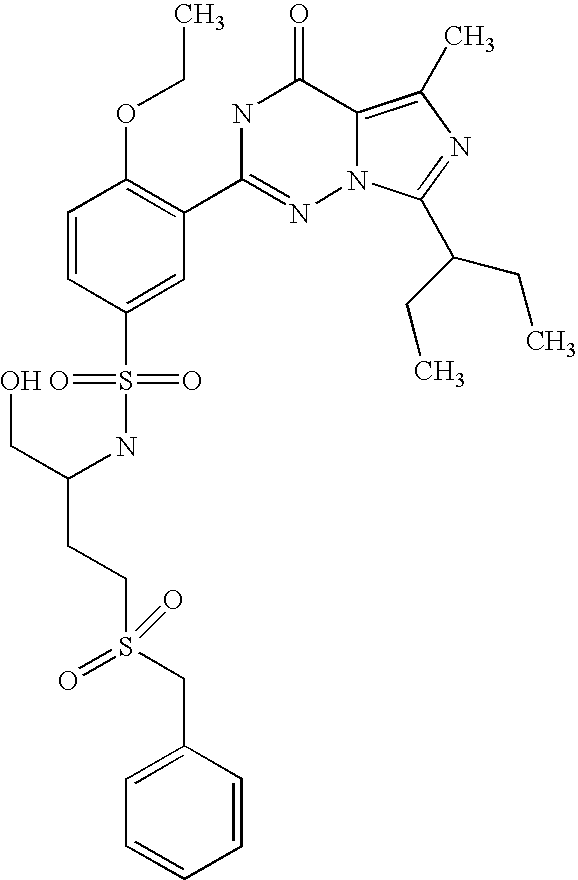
C1=CC(S(NC(CO)CCS(CC2=CC=CC=C2)(=O)=O)(=O)=O)=CC(C2=NN3C(=C(C)N=C3C(CC)CC)C(=O)N2)=C1OCC
